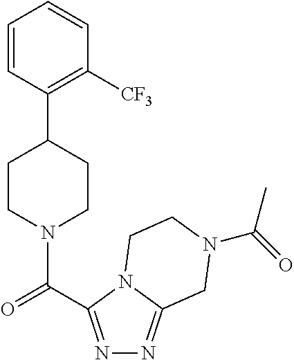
C1=CC(C2CCN(C(=O)C3=NN=C4N3CCN(C(=O)C)C4)CC2)=C([CF3])C=C1
